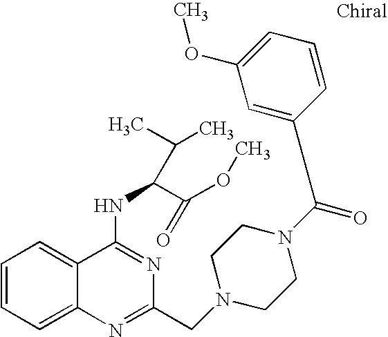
C1=CC=C2C(=C1)C(NC(C(OC)=O)C(C)C)=NC(CN1CCN(C(=O)C3=CC(OC)=CC=C3)CC1)=N2
